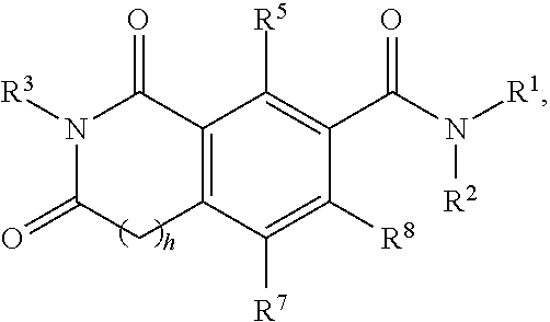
N1([R3])C(=O)CC2=C(C1=O)C([R5])=C(C(N([R2])[R1])=O)C([R8])=C2[R7]
